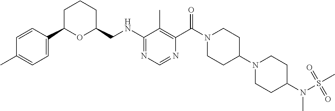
N(C1=NC=NC(C(N2CCC(N3CCC(N(S(=O)(C)=O)C)CC3)CC2)=O)=C1C)CC1CCCC(C2=CC=C(C)C=C2)O1
